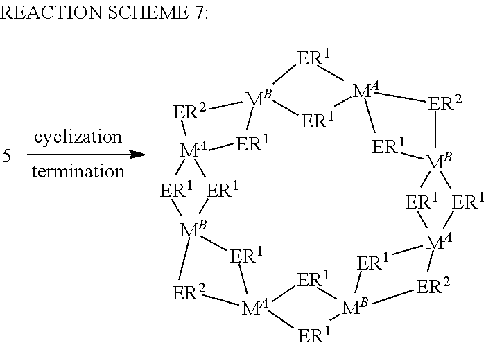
[MB]12([ER1]C)[ER1][MA]3[ER2][MB]4([ER1]3)[ER1][MA]3([ER1]4)[ER2][MB]4([ER1]3)[ER1][MA]3([ER1]4)[ER1][MB]4([ER2]3)[ER1][MA]([ER1]4)([ER2]1)[ER1]2
